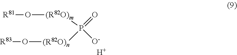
[R81]O[(R82O)m]P(=O)([(R82O)n]O[R83])[O-].[H]
